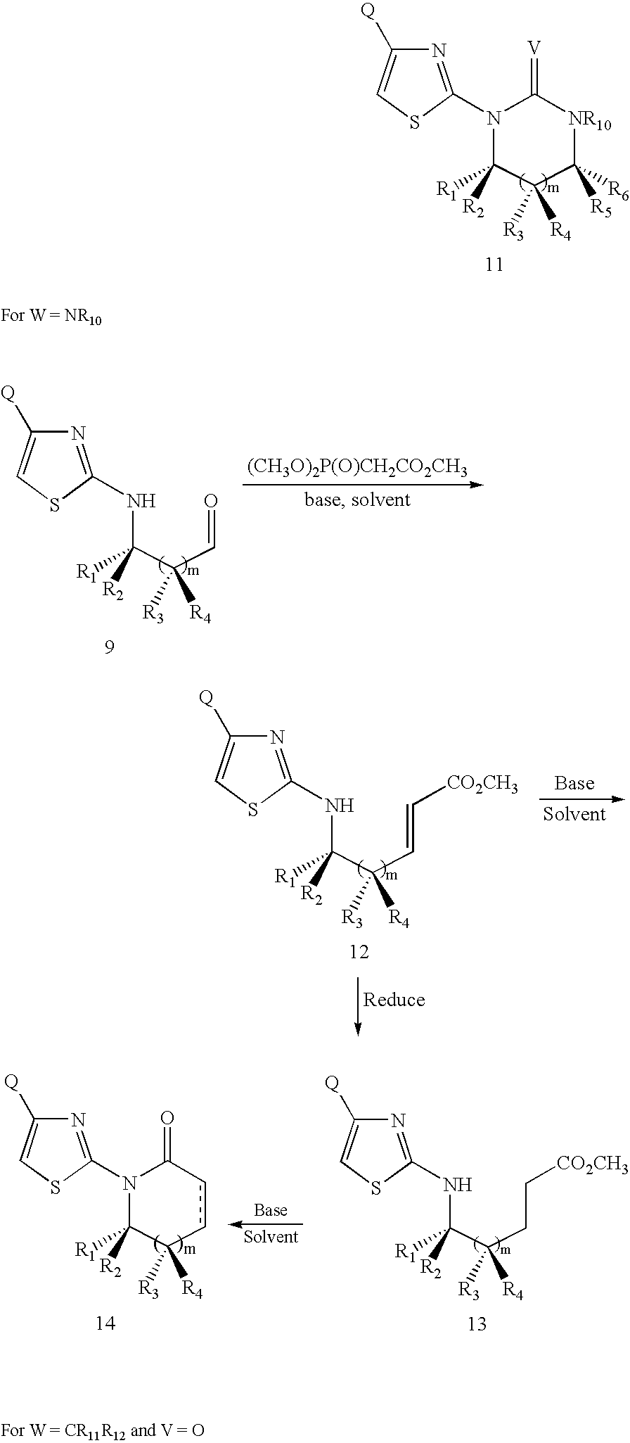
N1=C(N2C([R1])([R2])C([R3])([R4])C([R6])([R5])[NR10]C2=[V])SC=C1[Q].N1=C(NC([R1])([R2])C(C=O)([R3])[R4])SC=C1[Q].[(CH3O)2P(O)CH2CO2CH3].N1=C(NC([R1])([R2])C(C=C[CO2CH3])([R3])[R4])SC=C1[Q].N1=C(N2C([R1])([R2])C([R3])([R4])ccC2=O)SC=C1[Q].N1=C(NC([R1])([R2])C(CC[CO2CH3])([R3])[R4])SC=C1[Q]
